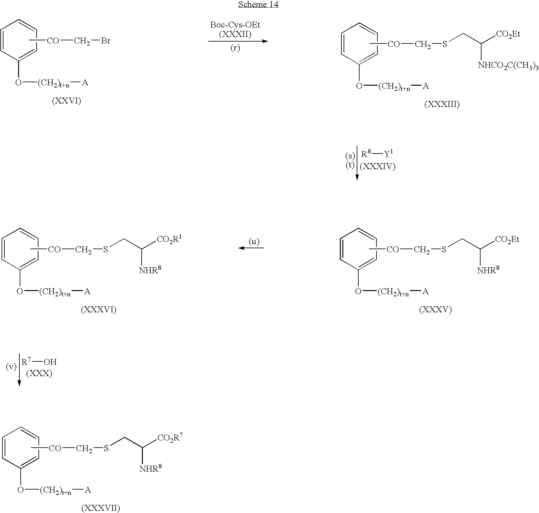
C1=CC(O[(CH2)t+n][A])=CC=C1.C[CO]CSCC([CO2Et])[NHR8].C1=CC(O[(CH2)t+n][A])=CC=C1.C[CO]CSCC([CO2R1])[NHR8].C1=CC(O[(CH2)t+n][A])=CC=C1.C[CO]CSCC([CO2R7])[NHR8].C1=CC(O[(CH2)t+n][A])=CC=C1.C[CO]CBr.C1=CC(O[(CH2)t+n][A])=CC=C1.C[CO]CSCC([CO2Et])[NHCO2C(CH3)3].[R8][Y1].[R7]O
